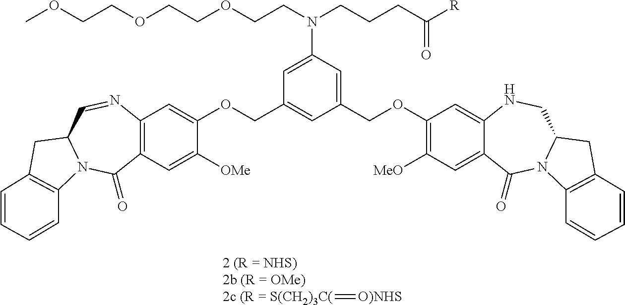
[2c (R = S(CH2)3C(]=[O)NHS].C12=C(C=C([OMe])C(OCC3=CC(COC4=C([MeO])C=C5C(=C4)NCC4N(C5=O)C5=C(C4)C=CC=C5)=CC(N(CCOCCOCCOC)CCCC([R])=O)=C3)=C1)C(=O)N1C(C=N2)CC2=C1C=CC=C2
